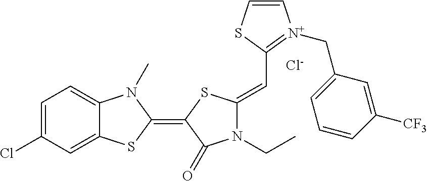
[Cl-].C1=C(Cl)C=C2C(=C1)N(C)C(=C1SC(=CC3=[N+](CC4=CC=CC([CF3])=C4)C=CS3)N(CC)C1=O)S2
